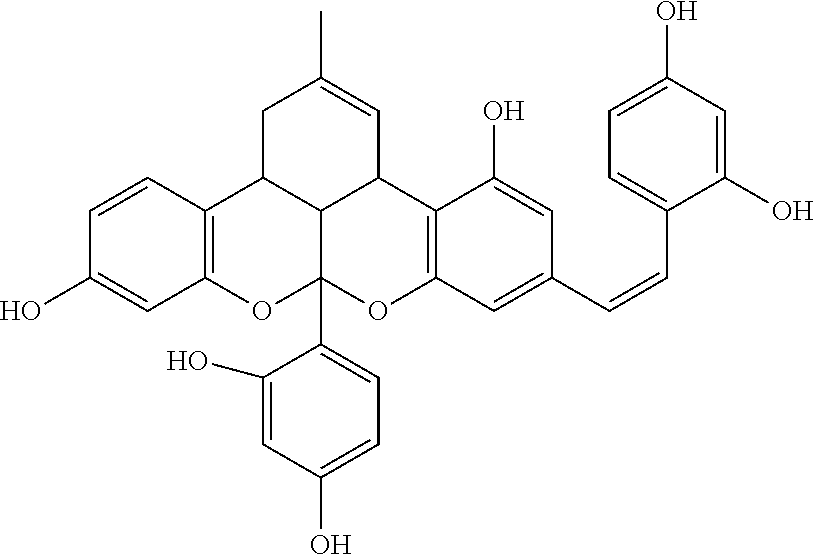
C1C2C3C(C=C1C)C1=C(OC3(C3=CC=C(O)C=C3O)OC3=C2C=CC(O)=C3)C=C(C=CC2=CC=C(O)C=C2O)C=C1O
